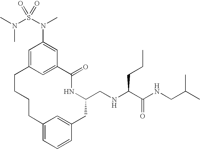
C1=C2C=C(C=C1N(S(N(C)C)(=O)=O)C)C(=O)NC(CNC(C(NCC(C)C)=O)CCC)CC1=CC(=CC=C1)CCCC2
